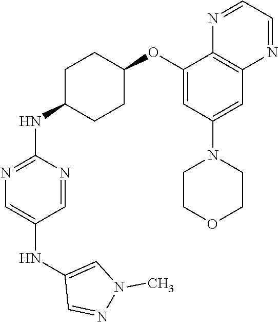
C1(OC2CCC(NC3=NC=C(NC4=CN(C)N=C4)C=N3)CC2)=CC(N2CCOCC2)=CC2=C1N=CC=N2
